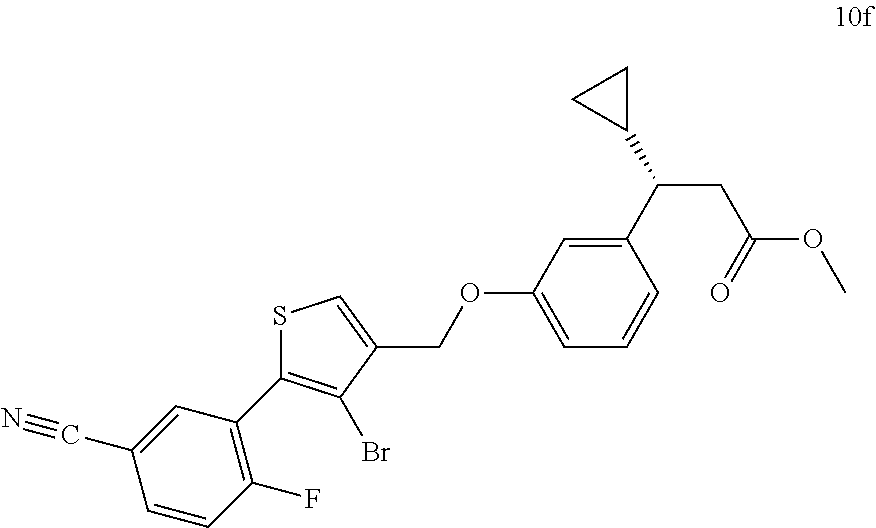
C1(C(C2CC2)CC(OC)=O)=CC(OCC2=CSC(C3=C(F)C=CC(C#N)=C3)=C2Br)=CC=C1
